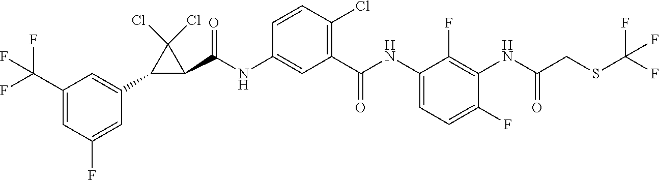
C1(NC(C2=C(Cl)C=CC(NC(C3C(Cl)(Cl)C3C3=CC(C(F)(F)F)=CC(F)=C3)=O)=C2)=O)=CC=C(F)C(NC(CSC(F)(F)F)=O)=C1F
